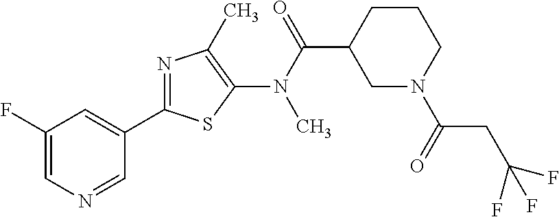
C1(C2=NC(C)=C(N(C(=O)C3CN(C(CC(F)(F)F)=O)CCC3)C)S2)=CC(F)=CN=C1
